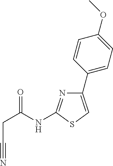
C1(C2=CC=C(OC)C=C2)=CSC(NC(CC#N)=O)=N1
